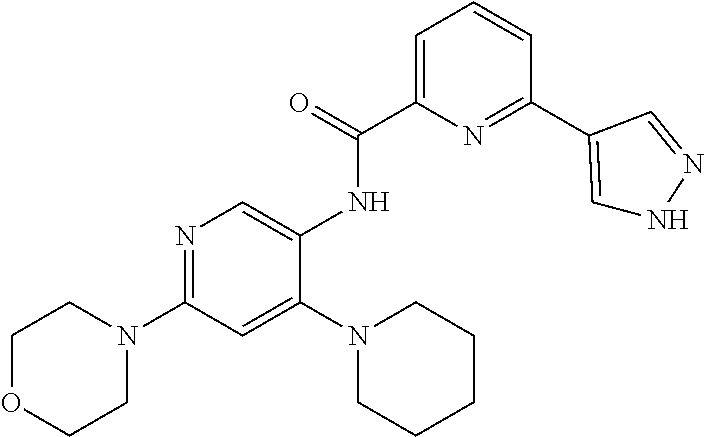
C1OCCN(C2=NC=C(NC(=O)C3=CC=CC(C4=CNN=C4)=N3)C(N3CCCCC3)=C2)C1
